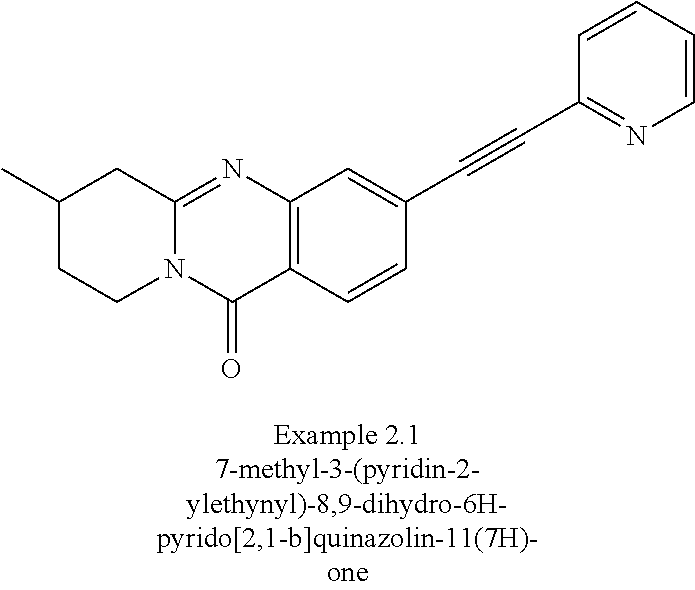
N12C(=NC3=C(C1=O)C=CC(C#CC1=NC=CC=C1)=C3)CC(C)CC2
